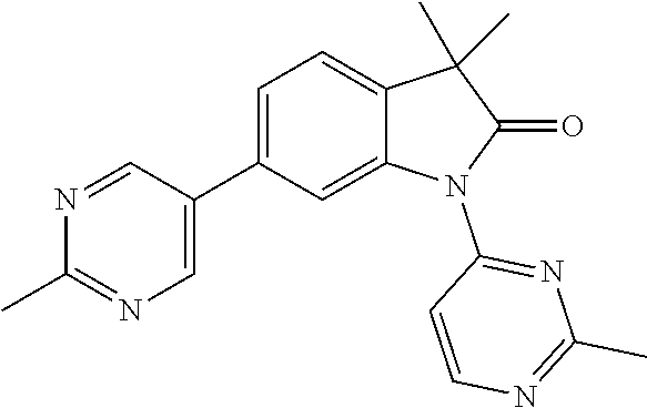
C1=C(C2=CN=C(C)N=C2)C=C2C(=C1)C(C)(C)C(=O)N2C1=NC(C)=NC=C1
